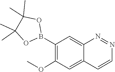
O1B(C2=C(OC)C=C3C(=C2)N=NC=C3)OC(C)(C)C1(C)C
